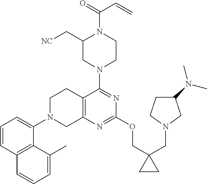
C1=CC2=C(C(N3CC4=C(CC3)C(N3CCN(C(=O)C=C)C(C[NC])C3)=NC(OCC3(CN5CCC(N(C)C)C5)CC3)=N4)=C1)C(C)=CC=C2
